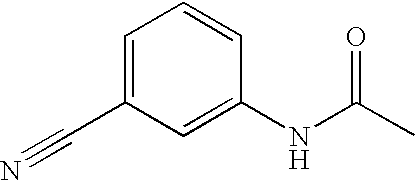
C1=C(C#N)C=C(NC(=O)C)C=C1
